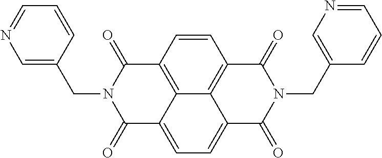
C1=C(CN2C(=O)C3=C4C(=CC=C5C4=C(C=C3)C(=O)N(CC3=CN=CC=C3)C5=O)C2=O)C=CC=N1
